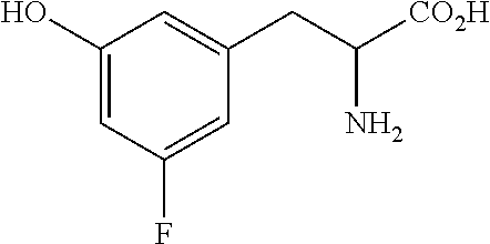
C1(O)=CC(F)=CC(CC([CO2H])N)=C1
